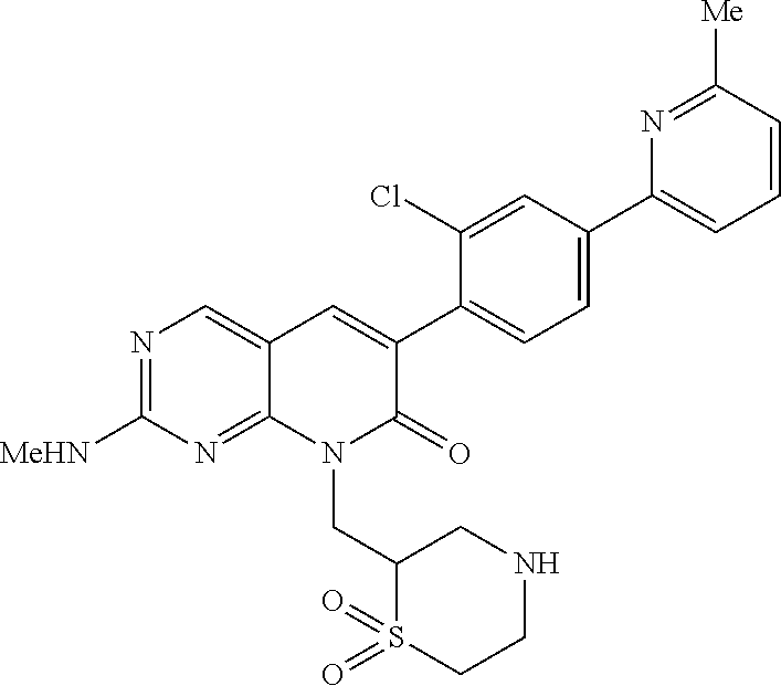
N1=C([MeHN])N=C2C(=C1)C=C(C1=CC=C(C3=CC=CC([Me])=N3)C=C1Cl)C(=O)N2CC1CNCCS1(=O)=O
